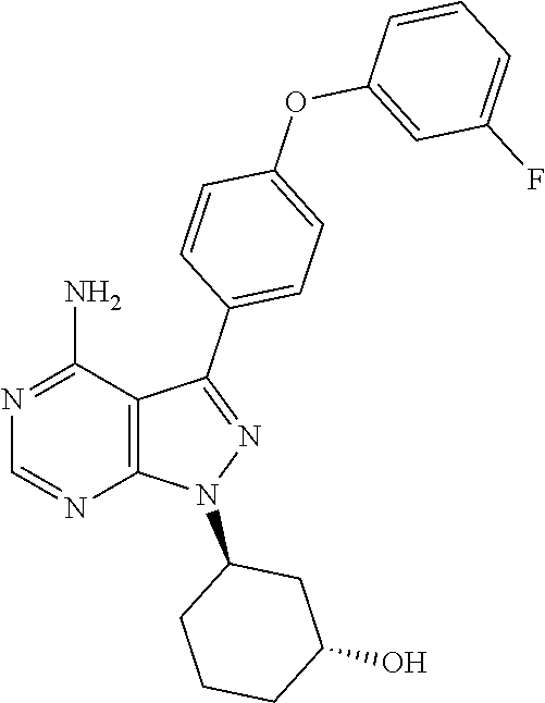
N1(C2CCCC(O)C2)N=C(C2=CC=C(OC3=CC(F)=CC=C3)C=C2)C2=C1N=CN=C2N
